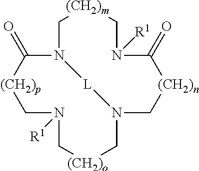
[(CH2)m]1CN([R1])C(=O)[(CH2)n]CN2C[(CH2)o]CN([R1])C[(CH2)p]C(=O)N(C1)[L]2
